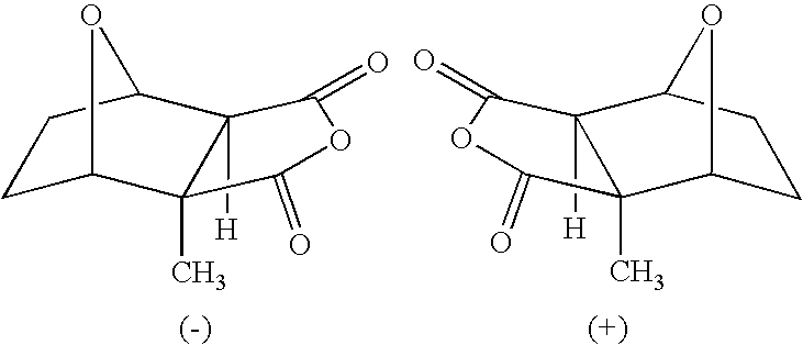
C12([H])C(C)(C3CCC1O3)C(=O)OC2=O.C12([H])C(C)(C3CCC1O3)C(=O)OC2=O
